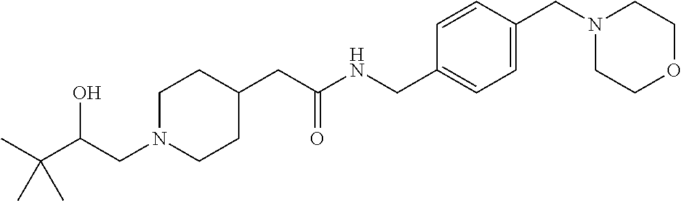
C(C(CN1CCC(CC(NCC2=CC=C(CN3CCOCC3)C=C2)=O)CC1)O)(C)(C)C
